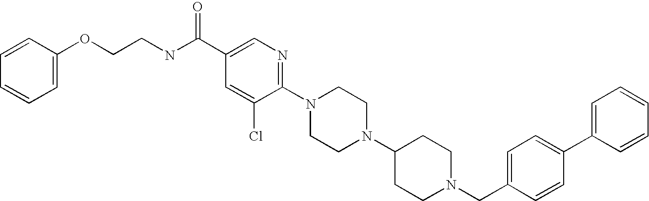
C1(C2=CC=CC=C2)=CC=C(CN2CCC(N3CCN(C4=NC=C(C(NCCOC5=CC=CC=C5)=O)C=C4Cl)CC3)CC2)C=C1
